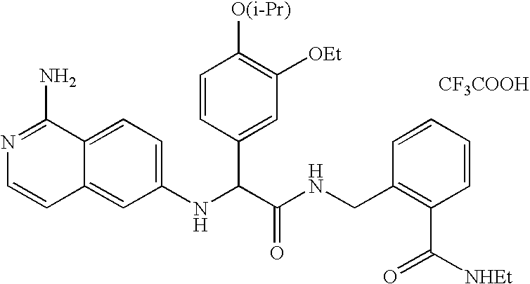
C1(NC(C(NCC2=C(C([NHEt])=O)C=CC=C2)=O)C2=CC([OEt])=C([O(i-Pr)])C=C2)=CC=C2C(=C1)C=CN=C2N.[CF3COOH]
